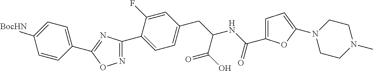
C1(C2=CC=C(CC(NC(C3=CC=C(N4CCN(C)CC4)O3)=O)C(O)=O)C=C2F)=NOC(C2=CC=C([BocHN])C=C2)=N1
